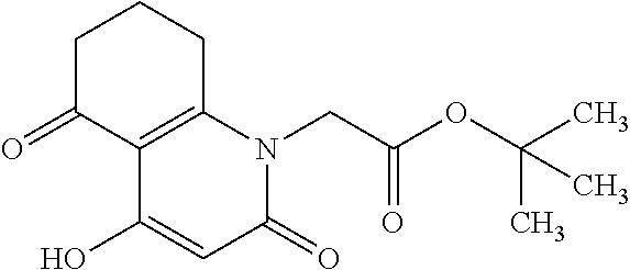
C1C(=O)C2=C(CC1)N(CC(OC(C)(C)C)=O)C(=O)C=C2O
